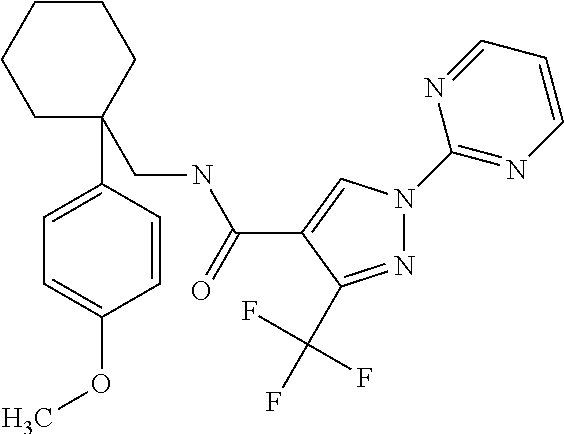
N1=C(C(F)(F)F)C(C(NCC2(C3=CC=C(OC)C=C3)CCCCC2)=O)=CN1C1=NC=CC=N1
